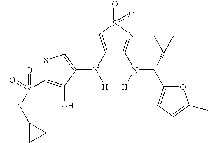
C1(N([H])C2=CSC(S(=O)(=O)N(C3CC3)C)=C2O)=CS(=O)(=O)N=C1N([H])C(C(C)(C)C)C1=CC=C(C)O1
